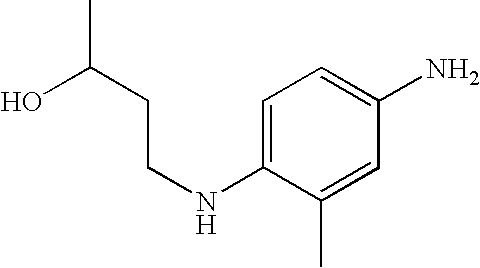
C(NC1=CC=C(N)C=C1C)CC(C)O
